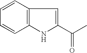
C12=C(NC(C(C)=O)=C1)C=CC=C2
